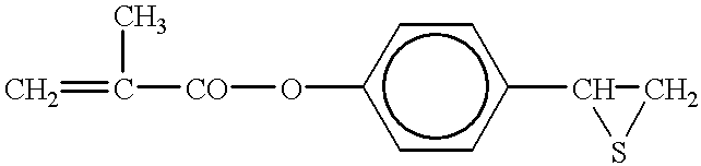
C=C(C)[CO]Oc1ccc(C2SC2)cc1
